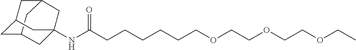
C12CC3CC(C1)CC(NC(CCCCCCOCCOCCOCC)=O)(C3)C2
